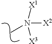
N(C)([X2])([X1])[X3]
